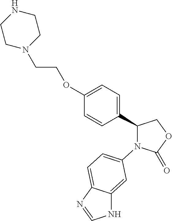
O1C(=O)N(C2=CC=C3C(=C2)NC=N3)C(C2=CC=C(OCCN3CCNCC3)C=C2)C1
